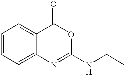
C1=CC=C2C(=C1)C(=O)OC(NCC)=N2
